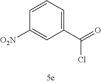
C1(C(=O)Cl)=CC=CC([O2N])=C1
